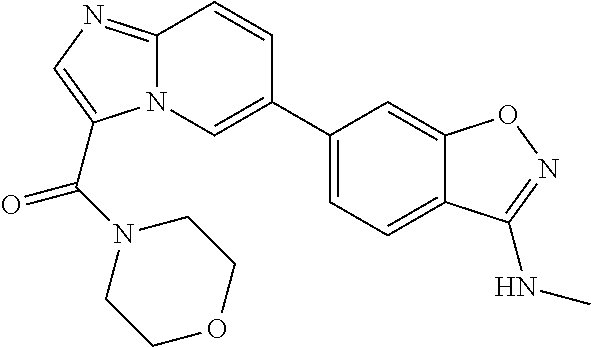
C1(C2=CN3C(=NC=C3C(=O)N3CCOCC3)C=C2)=CC=C2C(=C1)ON=C2NC
